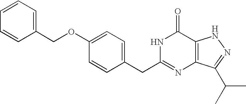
C1=C(CC2=NC3=C(C(=O)N2)NN=C3C(C)C)C=CC(OCC2=CC=CC=C2)=C1
